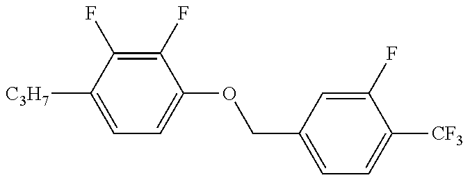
C1=C([C3H7])C(F)=C(F)C(OCC2=CC=C([CF3])C(F)=C2)=C1
